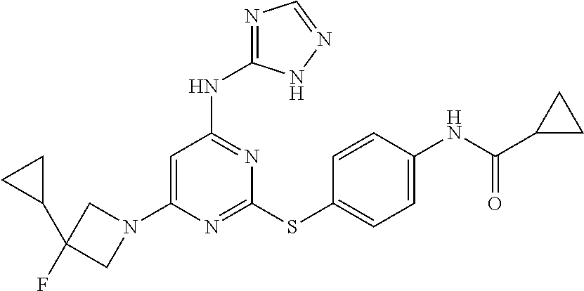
N(C1=NC(SC2=CC=C(NC(C3CC3)=O)C=C2)=NC(N2CC(C3CC3)(F)C2)=C1)C1=NC=NN1
